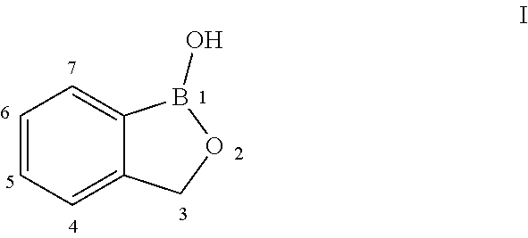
C1=CC=C2C(=C1)B(O)OC2
